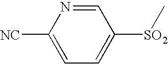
C1=NC([NC])=CC=C1[SO2]C
